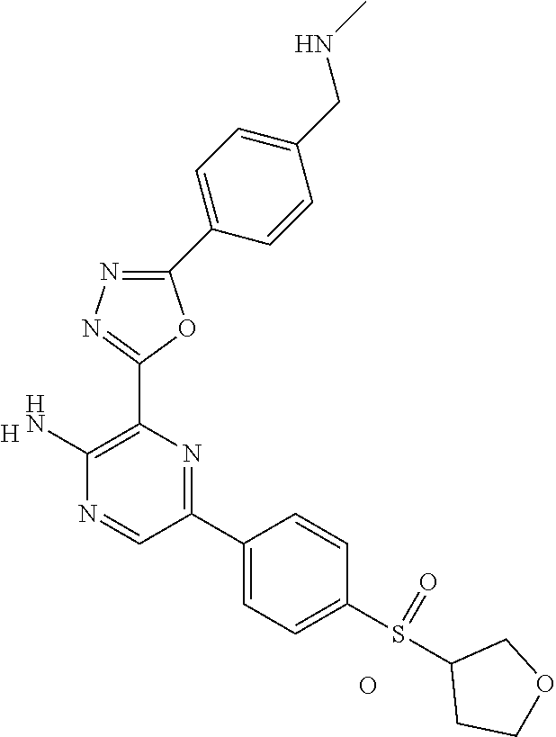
[H].C1(N)=C(C2=NN=C(C3=CC=C(CNC)C=C3)O2)N=C(C2=CC=C(S(C3CCOC3)=O)C=C2)C=N1.O
